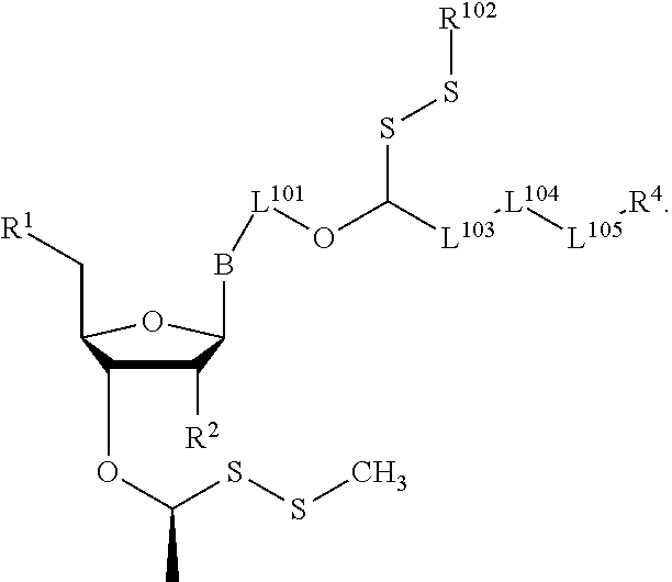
B(C1C([R2])C(OC(C)SSC)C(C[R1])O1)[L101]OC([L103][L104][L105][R4])SS[R102]
